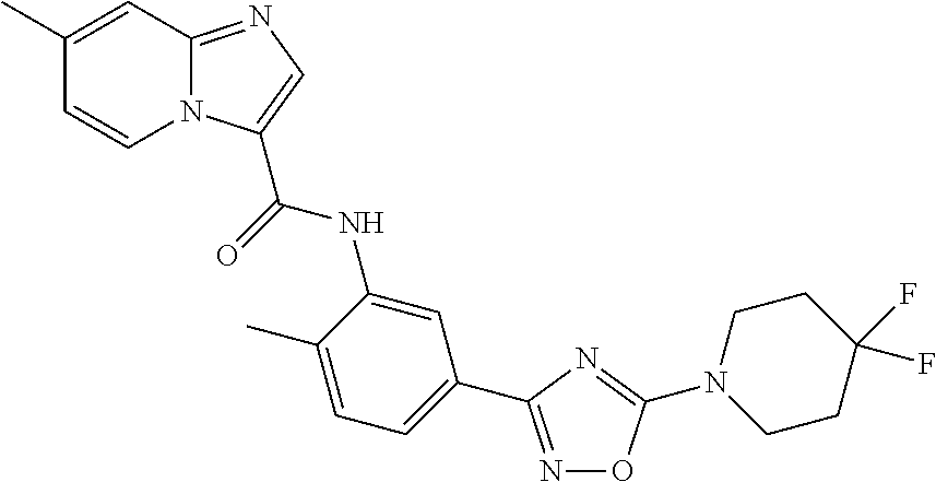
C1(C)=CC2=NC=C(C(=O)NC3=CC(C4=NOC(N5CCC(F)(F)CC5)=N4)=CC=C3C)N2C=C1
